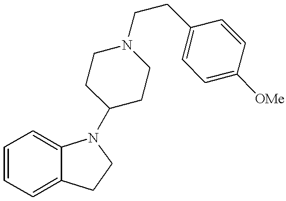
C1=CC=C2C(=C1)N(C1CCN(CCC3=CC=C([OMe])C=C3)CC1)CC2
